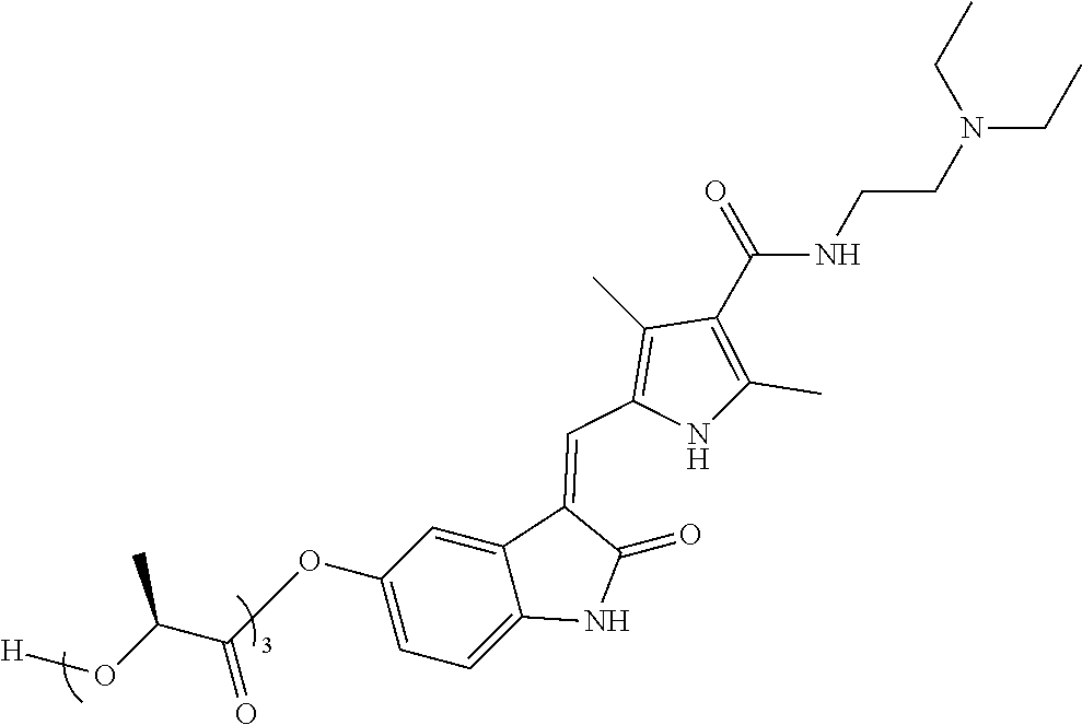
C12=CC(OC(C(O[H])C)=O)=CC=C1NC(=O)C2=CC1=C(C)C(C(NCCN(CC)CC)=O)=C(C)N1
